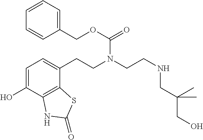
C1=C(O)C2=C(C(CCN(CCNCC(C)(CO)C)C(=O)OCC3=CC=CC=C3)=C1)SC(=O)N2
